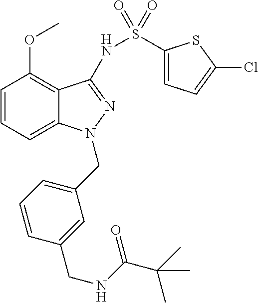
C1=CC=C2C(=C1OC)C(NS(C1=CC=C(Cl)S1)(=O)=O)=NN2CC1=CC=CC(CNC(=O)C(C)(C)C)=C1
